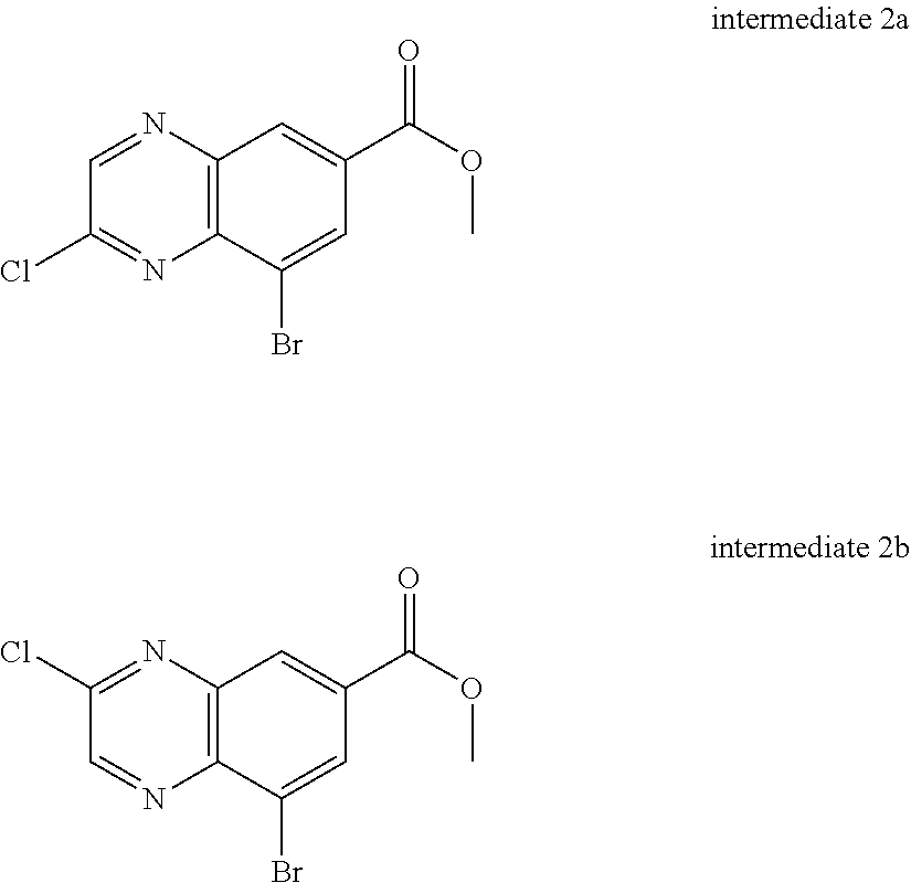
C12=C(C(Br)=CC(C(OC)=O)=C1)N=C(Cl)C=N2.C12=C(C(Br)=CC(C(OC)=O)=C1)N=CC(Cl)=N2
